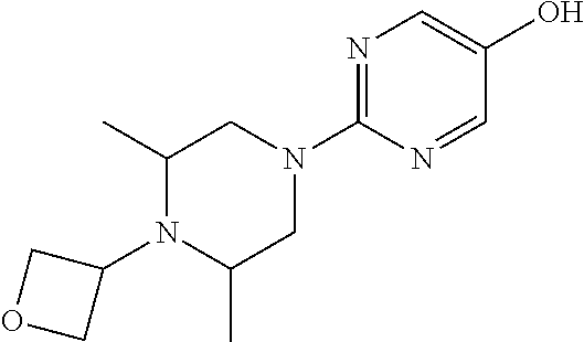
C1(C)N(C2COC2)C(C)CN(C2=NC=C(O)C=N2)C1
